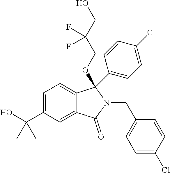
C1=C(C(O)(C)C)C=C2C(=C1)C(OCC(CO)(F)F)(C1=CC=C(Cl)C=C1)N(CC1=CC=C(Cl)C=C1)C2=O
